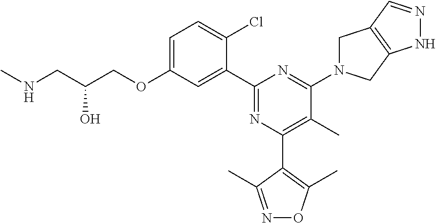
C1=C(OCC(CNC)O)C=C(C2=NC(C3=C(C)ON=C3C)=C(C)C(N3CC4=C(C3)NN=C4)=N2)C(Cl)=C1
